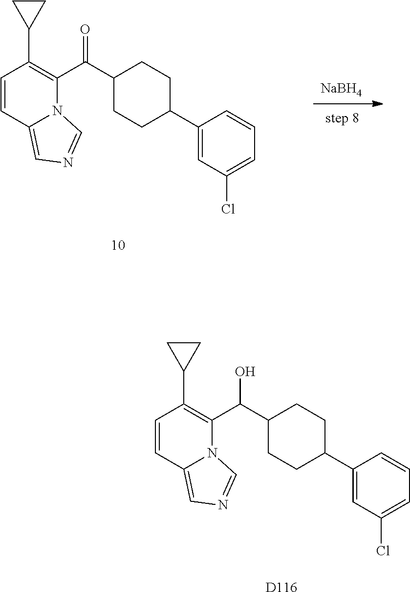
C1=CC2=CN=CN2C(C(C2CCC(C3=CC(Cl)=CC=C3)CC2)=O)=C1C1CC1.[NaBH4].C1=CC2=CN=CN2C(C(C2CCC(C3=CC(Cl)=CC=C3)CC2)O)=C1C1CC1.[D116]
